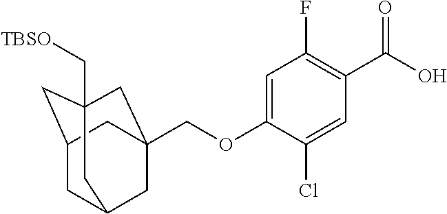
C1C2CC3(C[TBSO])CC(COC4=CC(F)=C(C(O)=O)C=C4Cl)(CC1C3)C2
